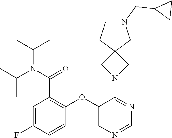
C1=C(F)C=CC(OC2=CN=CN=C2N2CC3(C2)CN(CC2CC2)CC3)=C1C(=O)N(C(C)C)C(C)C
